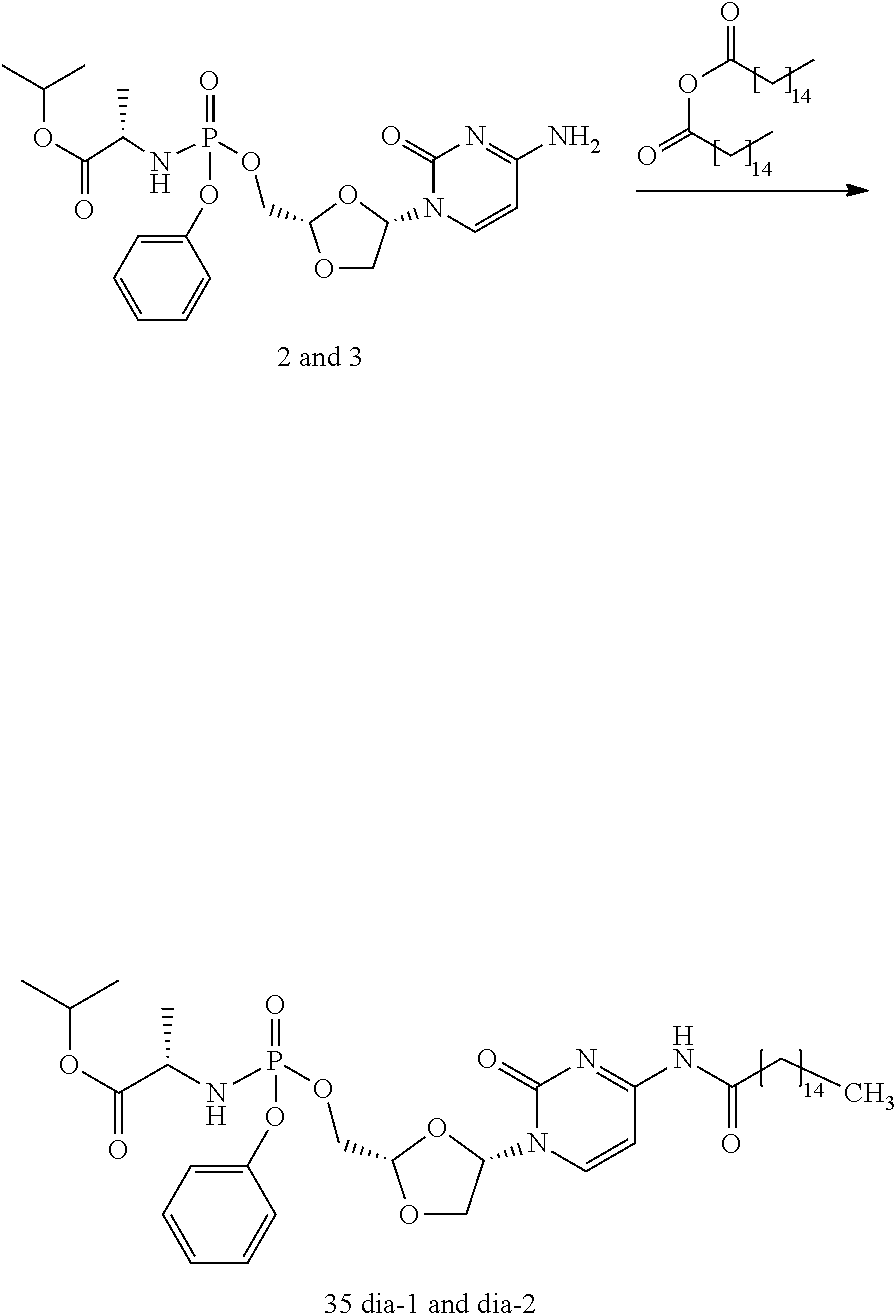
O(C(=O)C(C)NP(OCC1OCC(N2C=CC(N)=NC2=O)O1)(=O)OC1=CC=CC=C1)C(C)C.O(C(CC)=O)C(CC)=O.[35 dia-1 and dia-2].O(C(=O)C(C)NP(OCC1OCC(N2C=CC(NC(CC)=O)=NC2=O)O1)(=O)OC1=CC=CC=C1)C(C)C
